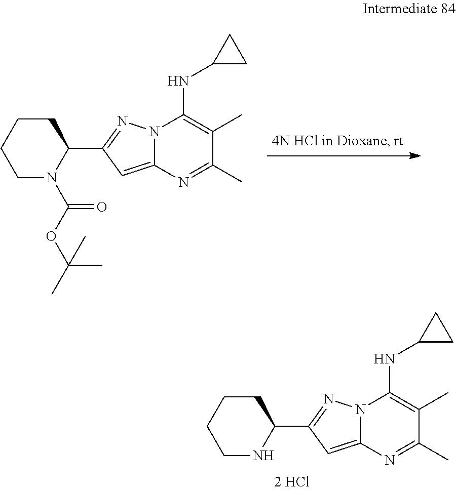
O(C(N1C(C2=NN3C(=C2)N=C(C)C(C)=C3NC2CC2)CCCC1)=O)C(C)(C)C.N1C(C2=NN3C(=C2)N=C(C)C(C)=C3NC2CC2)CCCC1
